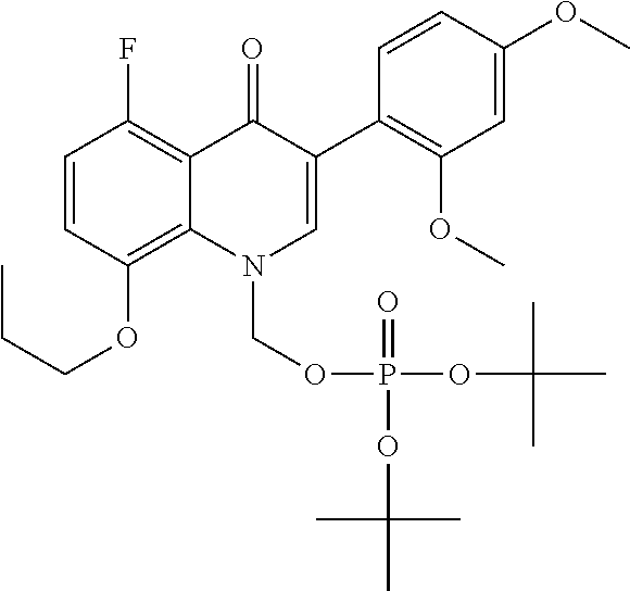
C1=CC(OCCC)=C2C(=C1F)C(=O)C(C1=C(OC)C=C(OC)C=C1)=CN2COP(=O)(OC(C)(C)C)OC(C)(C)C
